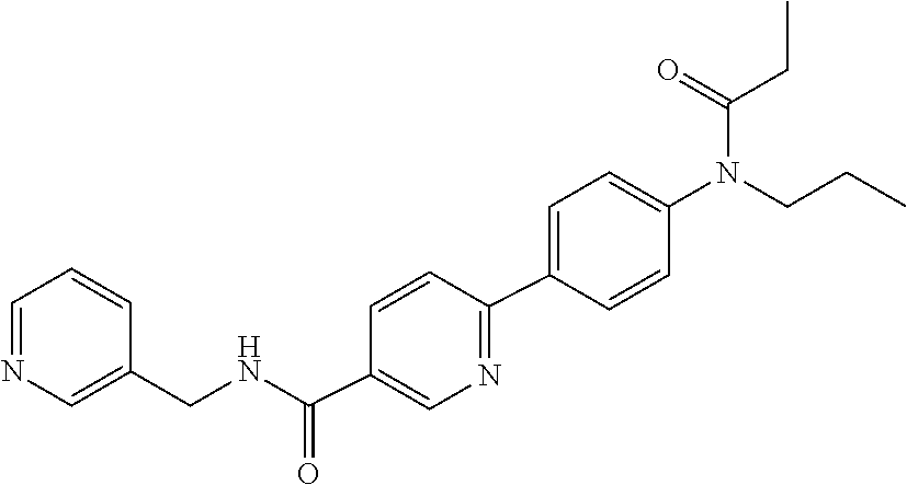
C(CC)N(C1=CC=C(C2=NC=C(C(NCC3=CN=CC=C3)=O)C=C2)C=C1)C(=O)CC
